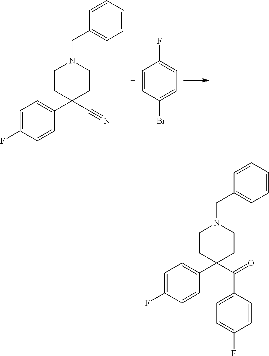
C1=CC=CC(CN2CCC(C3=CC=C(F)C=C3)(C#N)CC2)=C1.C1=CC(Br)=CC=C1F.C1=CC=CC(CN2CCC(C3=CC=C(F)C=C3)(C(C3=CC=C(F)C=C3)=O)CC2)=C1
